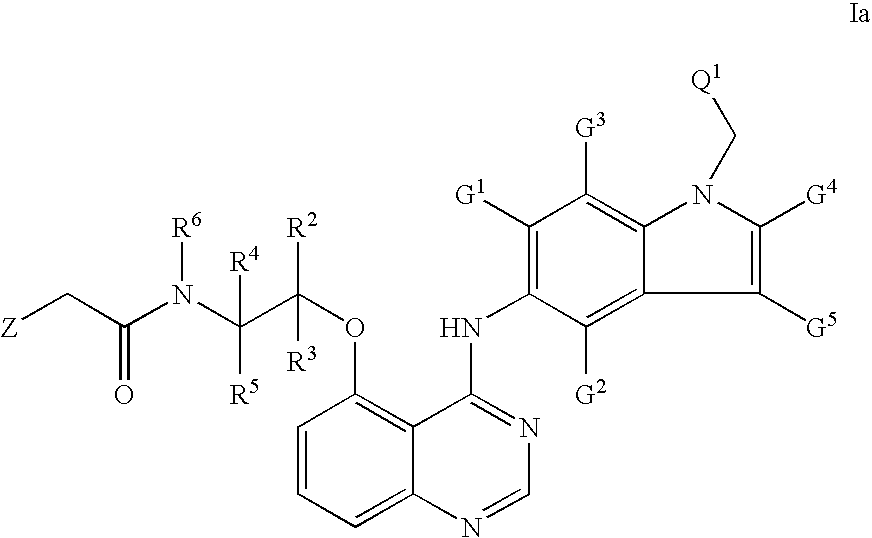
C1=CC=C2C(=C1OC([R2])([R3])C([R4])([R5])N([R6])C(C[Z])=O)C(NC1=C([G1])C([G3])=C3C(=C1[G2])C([G5])=C([G4])N3C[Q1])=NC=N2
